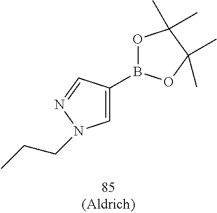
O1B(C2=CN(CCC)N=C2)OC(C)(C)C1(C)C
